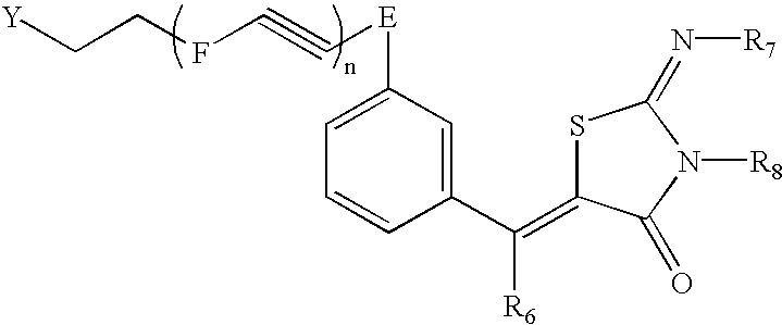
[Y]CCFC#C[E]C1=CC=CC(C([R6])=C2SC(=N[R7])N([R8])C2=O)=C1
